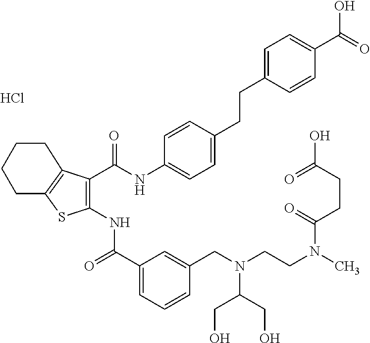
C1(C(=O)NC2=C(C(NC3=CC=C(CCC4=CC=C(C(O)=O)C=C4)C=C3)=O)C3=C(S2)CCCC3)=CC=CC(CN(CCN(C)C(CCC(=O)O)=O)C(CO)CO)=C1.Cl
